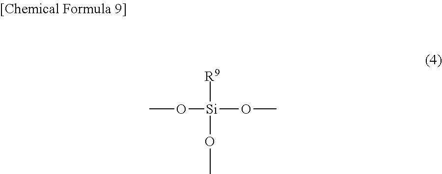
O([Si]([R9])(OC)OC)C
